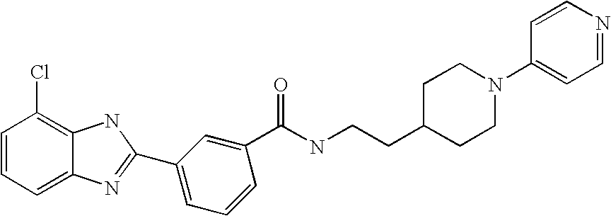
C1=CC=C2C(=C1Cl)NC(C1=CC=CC(C(NCCC3CCN(C4=CC=NC=C4)CC3)=O)=C1)=N2
